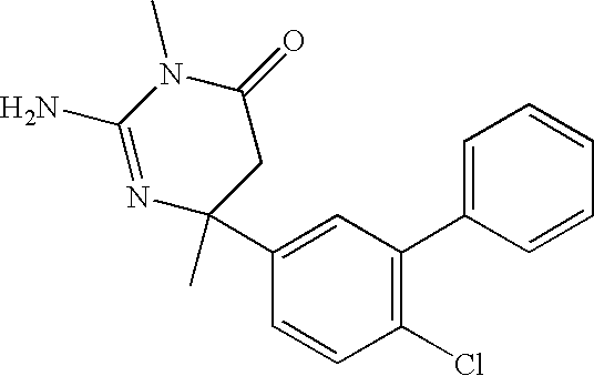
C1(N)=NC(C2=CC(C3=CC=CC=C3)=C(Cl)C=C2)(C)CC(=O)N1C
